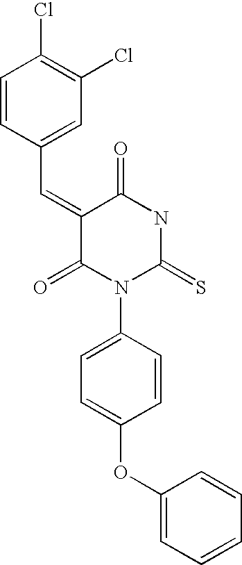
C(=C1C(=O)NC(=S)N(C2=CC=C(OC3=CC=CC=C3)C=C2)C1=O)C1=CC(Cl)=C(Cl)C=C1
